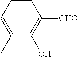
C1=CC=C(C)C(O)=C1[CHO]
